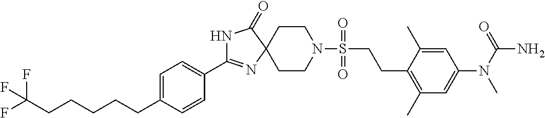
C1CN(S(=O)(=O)CCC2=C(C)C=C(N(C)C(=O)N)C=C2C)CCC12N=C(C1=CC=C(CCCCCC(F)(F)F)C=C1)NC2=O
